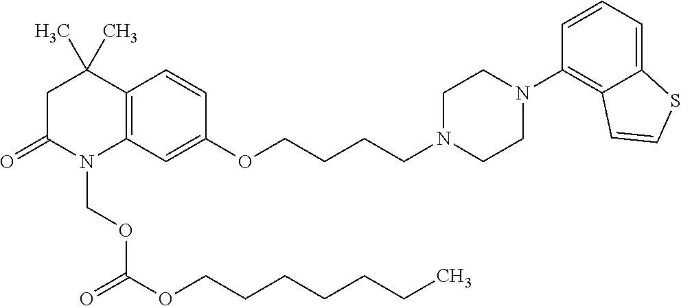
C12=C(C=C(OCCCCN3CCN(C4=C5C(=CC=C4)SC=C5)CC3)C=C1)N(COC(=O)OCCCCCCC)C(=O)CC2(C)C
